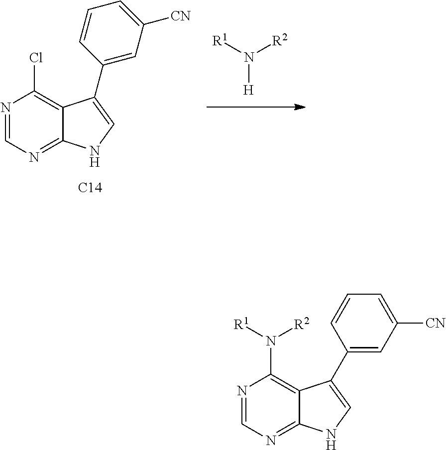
N1=CN=C2C(=C1Cl)C(C1=CC([CN])=CC=C1)=CN2.[C14].N([R2])([R1])[H].N1=CN=C2C(=C1N([R2])[R1])C(C1=CC([CN])=CC=C1)=CN2
